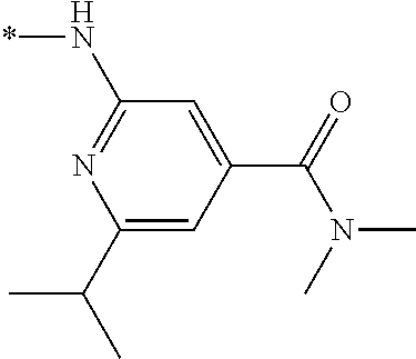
C1(C(C)C)=CC(C(=O)N(C)C)=CC(N*)=N1
